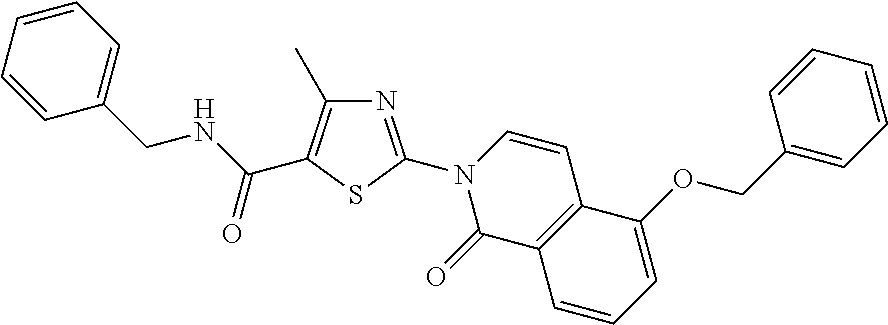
C1(CNC(=O)C2=C(C)N=C(N3C(=O)C4=C(C=C3)C(OCC3=CC=CC=C3)=CC=C4)S2)=CC=CC=C1
